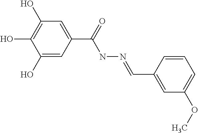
C1(O)=CC(C(=O)NN=CC2=CC(OC)=CC=C2)=CC(O)=C1O
